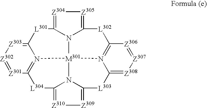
[Z304]1=C2N3C(=[Z305]1)[L302]C1=N4[M301]35N3=C([Z301]=[Z302][Z303]=C3[L301]2)[L304]C2=[Z310][Z309]=C([L303]C4=[Z308][Z307]=[Z306]1)N52
